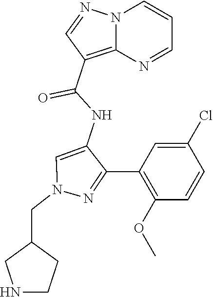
N12C(=C(C(NC3=CN(CC4CNCC4)N=C3C3=C(OC)C=CC(Cl)=C3)=O)C=N1)N=CC=C2
